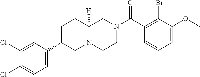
C1=C(OC)C(Br)=C(C(N2CCN3C([H])(C2)CCC(C2=CC=C(Cl)C(Cl)=C2)C3)=O)C=C1
